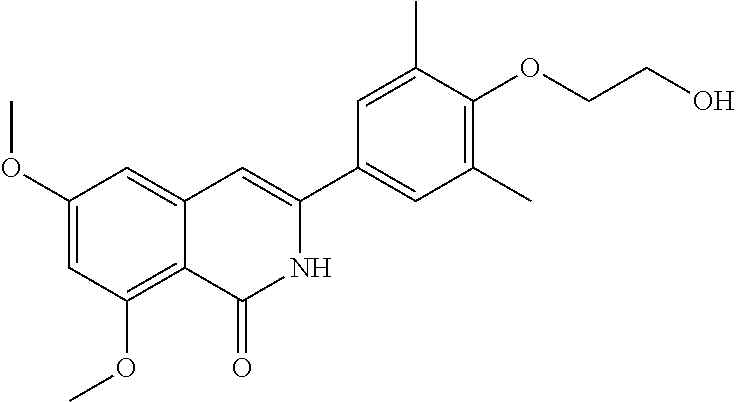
C1(OC)=CC(OC)=C2C(=C1)C=C(C1=CC(C)=C(OCCO)C(C)=C1)NC2=O
